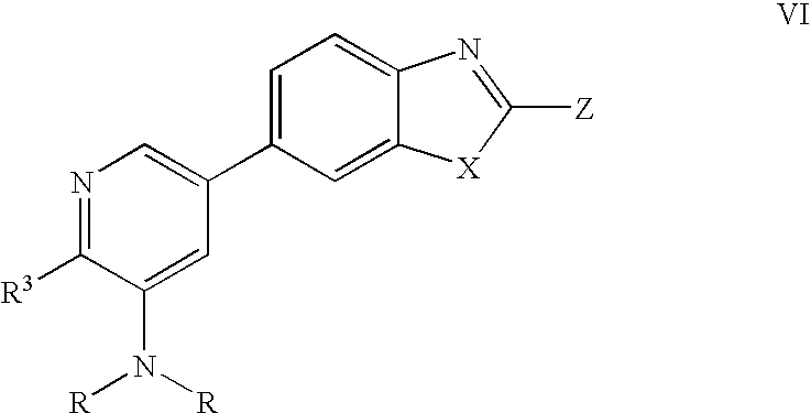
C1=C(C2=CN=C([R3])C(N([R])[R])=C2)C=C2C(=C1)N=C([Z])[X]2
